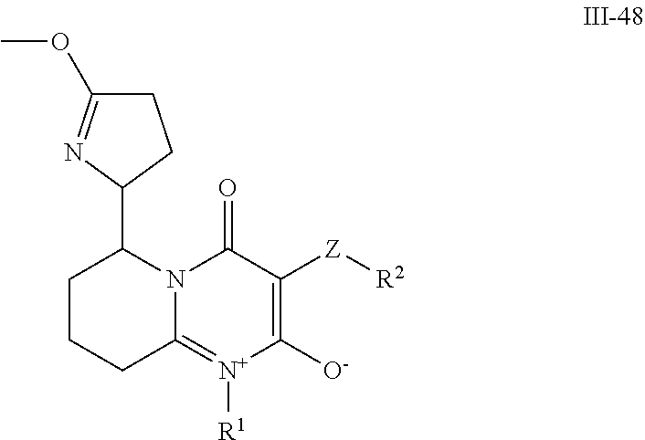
C12=[N+]([R1])C([O-])=C([Z][R2])C(=O)N1C(C1CCC(OC)=N1)CCC2
